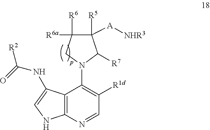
C12=C(N=CC([R1d])=C1N1C([R7])C([R5])([A][NHR3])C([R6])([R6a])C1)NC=C2NC([R2])=O
